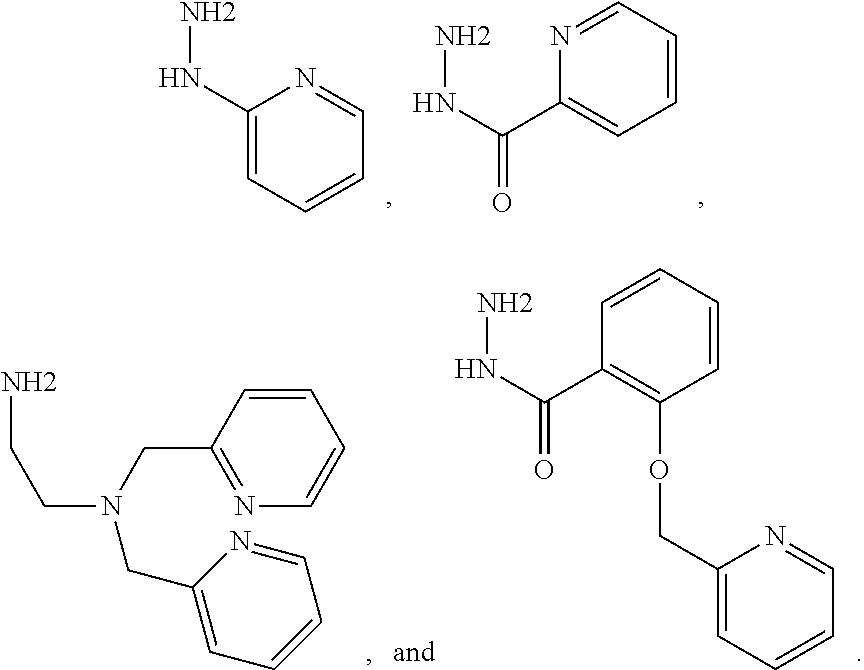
C1(NN)=CC=CC=N1.N1=CC=CC=C1C(NN)=O.N1=C(CN(CCN)CC2=CC=CC=N2)C=CC=C1.C1=CC=CC(OCC2=CC=CC=N2)=C1C(=O)NN
